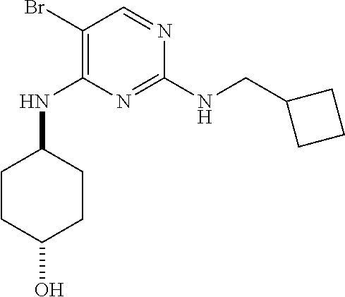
C1(Br)=C(NC2CCC(O)CC2)N=C(NCC2CCC2)N=C1
